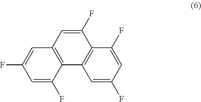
C1=C(F)C=C(F)C2=C1C1=C(C=C2F)C=C(F)C=C1F
